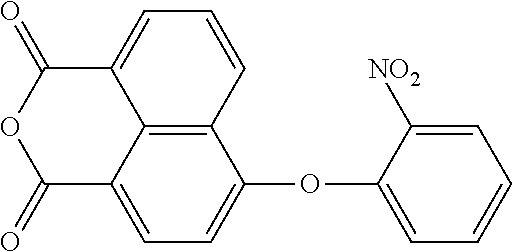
C12=C3C(OC4=CC=CC=C4[NO2])=CC=C1C(=O)OC(=O)C2=CC=C3
